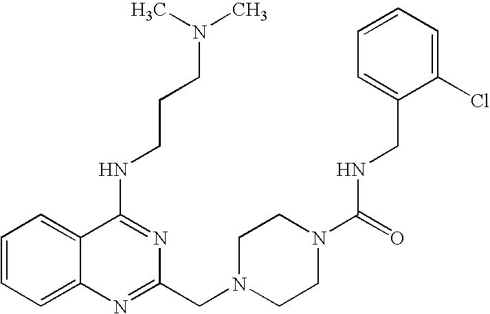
C1=CC=C2C(=C1)C(NCCCN(C)C)=NC(CN1CCN(C(=O)NCC3=CC=CC=C3Cl)CC1)=N2
